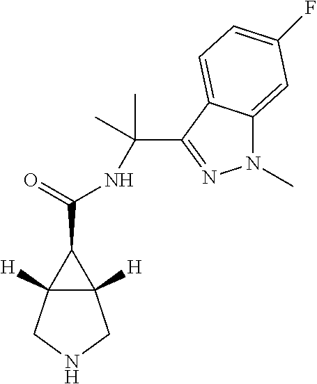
C12([H])C([H])(CNC1)C2C(=O)NC(C)(C)C1=NN(C)C2=CC(F)=CC=C21
